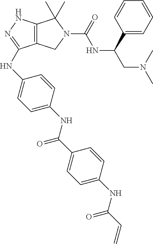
C12=C(NN=C1NC1=CC=C(NC(C3=CC=C(NC(C=C)=O)C=C3)=O)C=C1)C(C)(C)N(C(=O)NC(CN(C)C)C1=CC=CC=C1)C2
